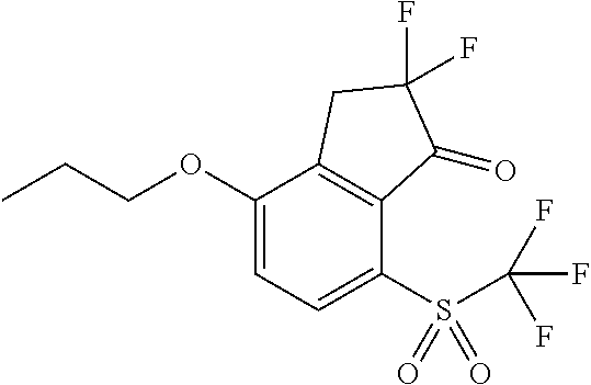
O(C1=CC=C(S(C(F)(F)F)(=O)=O)C2=C1CC(F)(F)C2=O)CCC
